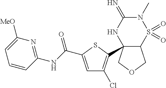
C1=C(C(NC2=NC([MeO])=CC=C2)=O)SC(C23C(COC2)S(=O)(=O)N(C)C(=N)N3)=C1Cl
